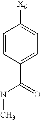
C1=CC(C(NC)=O)=CC=C1[X6]
